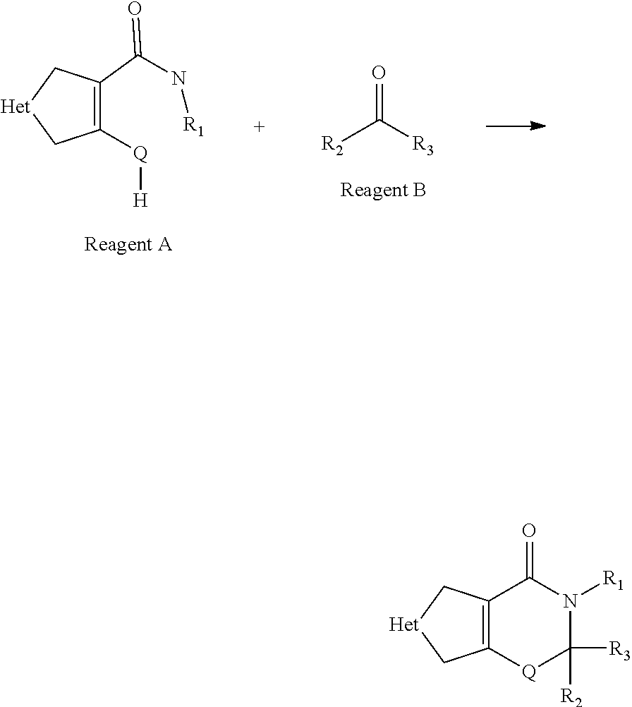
C1([Q][H])=C(C(N[R1])=O)C[Het]C1.O=C([R3])[R2].C12=C([Q]C([R2])([R3])N([R1])C1=O)C[Het]C2
